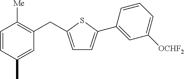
C1=CC(C)=CC(CC2=CC=C(C3=CC([OCHF2])=CC=C3)S2)=C1[Me]
